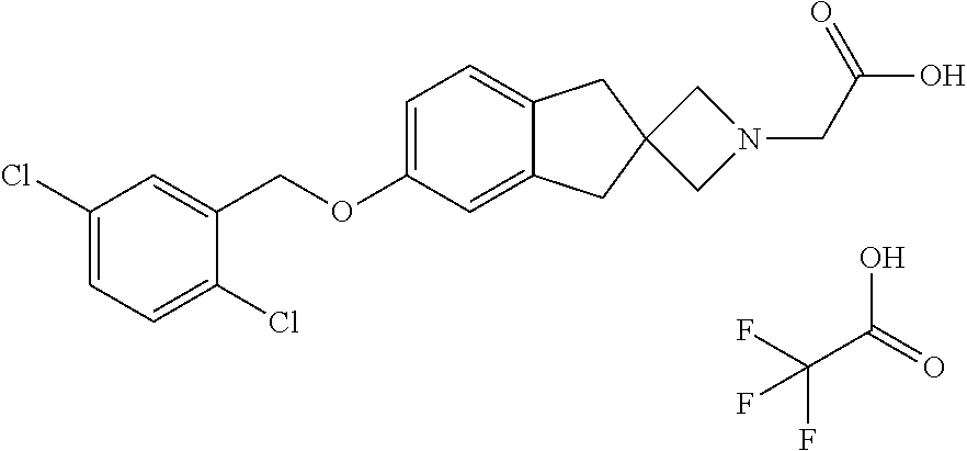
C1(Cl)=CC=C(Cl)C(COC2=CC=C3C(=C2)CC2(C3)CN(CC(O)=O)C2)=C1.FC(C(=O)O)(F)F
